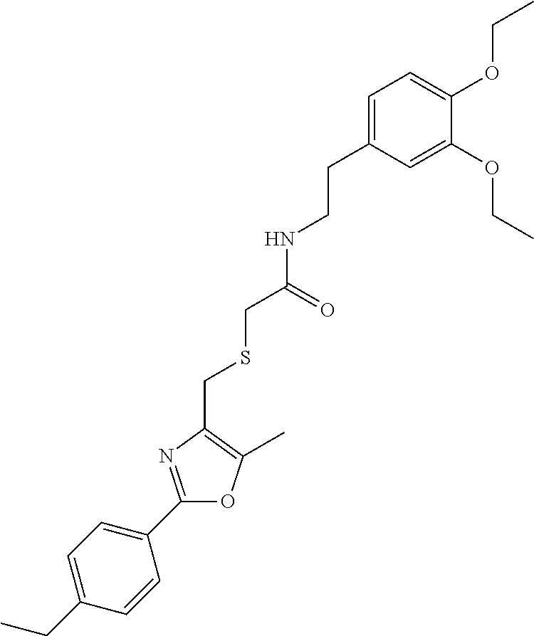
C1(CC)=CC=C(C2=NC(CSCC(NCCC3=CC=C(OCC)C(OCC)=C3)=O)=C(C)O2)C=C1
